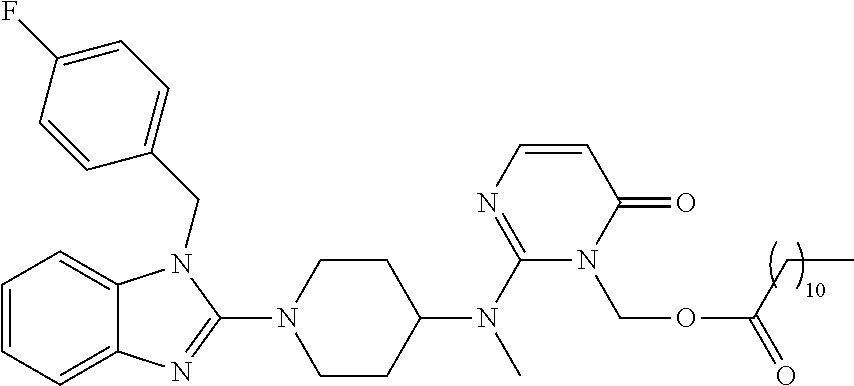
C1=CC=C2C(=C1)N(CC1=CC=C(F)C=C1)C(N1CCC(N(C3=NC=CC(=O)N3COC(=O)CC)C)CC1)=N2
